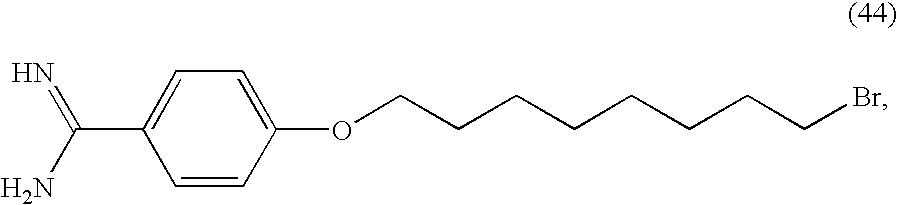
C1=CC(OCCCCCCCCBr)=CC=C1C(=N)N
